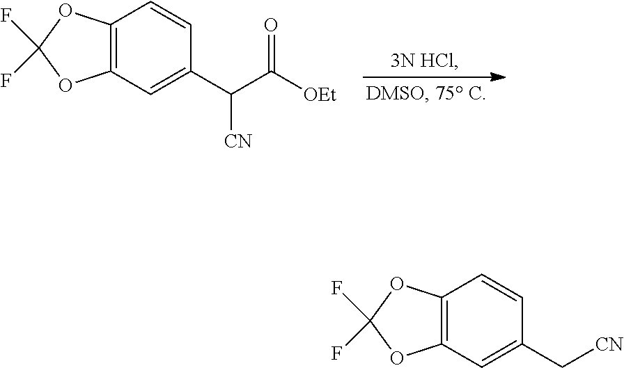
C1=CC(C[CN])=CC2=C1OC(F)(F)O2.C1=CC(C(C(=O)[OEt])[CN])=CC2=C1OC(F)(F)O2
